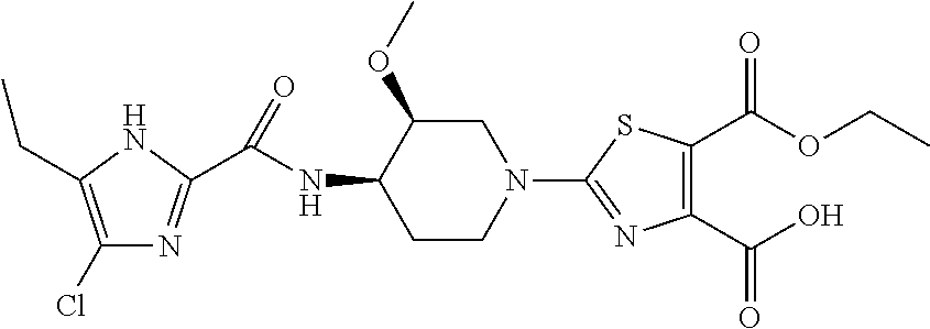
C1(Cl)=C(CC)NC(C(NC2C(OC)CN(C3=NC(C(O)=O)=C(C(OCC)=O)S3)CC2)=O)=N1
